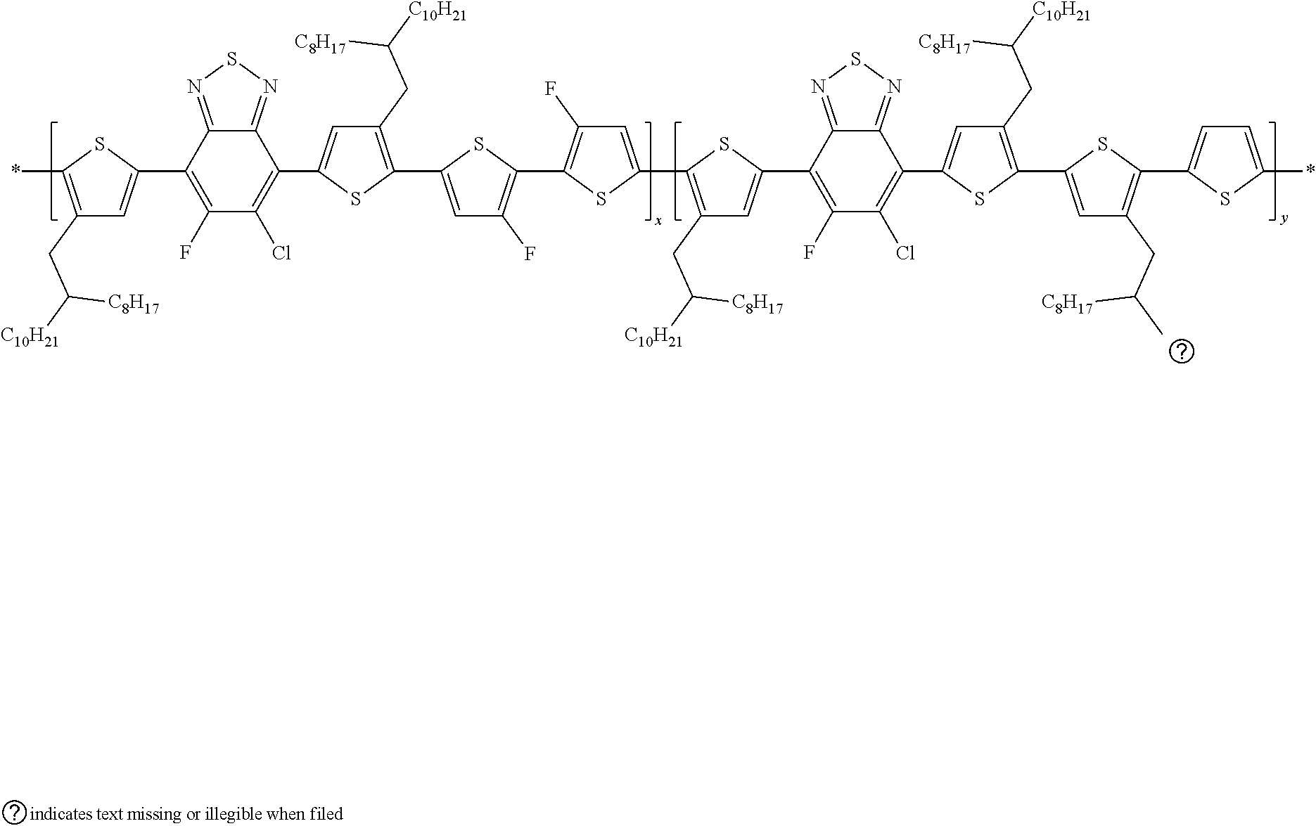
C1(CC([C10H21])[C8H17])=C(C2=CC(F)=C(C3=C(F)C=C(C4=C(CC([C10H21])[C8H17])C=C(C5=C(Cl)C(F)=C(C6=CC(CC([C10H21])[C8H17])=C(*)S6)C6=NSN=C56)S4)S3)S2)SC(C2=C(F)C(Cl)=C(C3=CC(CC([C10H21])[C8H17])=C(C4=CC(CC(C)[C8H17])=C(C5=CC=C(*)S5)S4)S3)C3=NSN=C23)=C1
